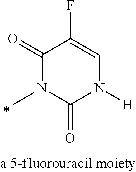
C1(=O)N(C)C(=O)N([H])C=C1F
